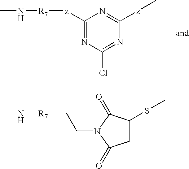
C1([z][R7]NC)=NC(Cl)=NC([z]C)=N1.C([R7]NC)CN1C(=O)CC(SC)C1=O
